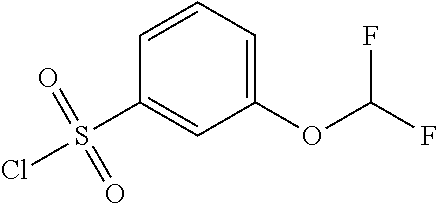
ClS(C1=CC(OC(F)F)=CC=C1)(=O)=O
